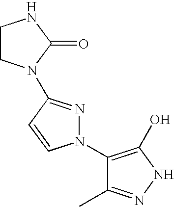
C1(N2N=C(N3CCNC3=O)C=C2)=C(O)NN=C1C
